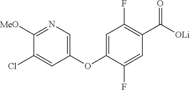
C1=C(OC2=CN=C([MeO])C(Cl)=C2)C(F)=CC(C([OLi])=O)=C1F
